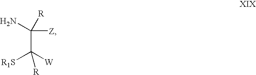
C(C([W])([R1S])[R])(N)([Z])[R]
